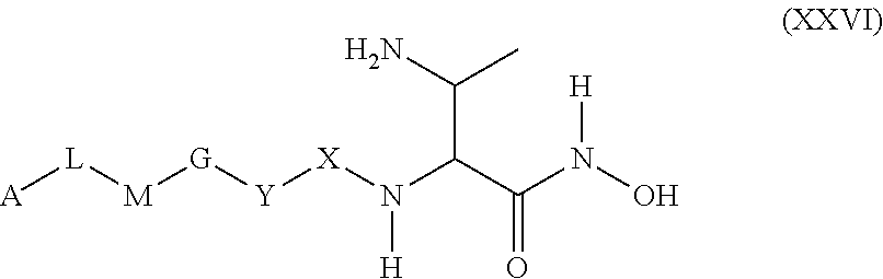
[A][L][M][G][Y][X]N(C(C(N(O)[H])=O)C(C)N)[H]
